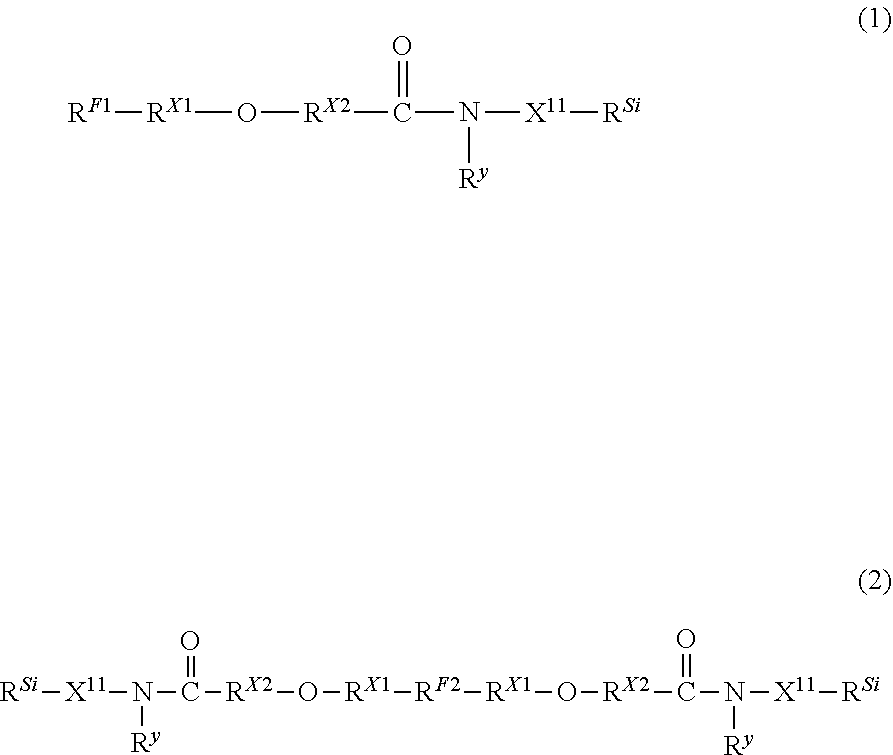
[RF1][RX1]O[RX2]C(=O)N([X11][RSi])[Ry].[RX1](O[RX2]C(=O)N([X11][RSi])[Ry])[RF2][RX1]O[RX2]C(=O)N([X11][RSi])[Ry]
